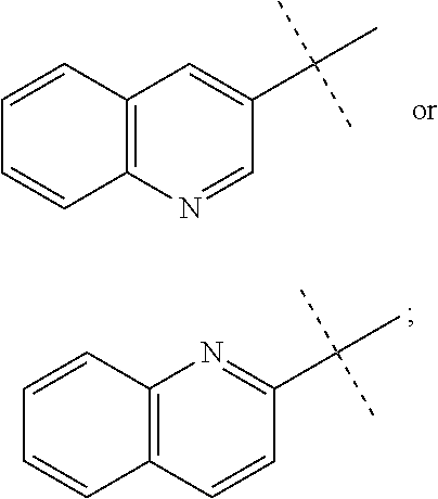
C1=CC(C(C)(C)C)=NC2=C1C=CC=C2.N1=CC(C(C)(C)C)=CC2=C1C=CC=C2
